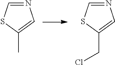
N1=CSC(C)=C1.N1=CSC(CCl)=C1
